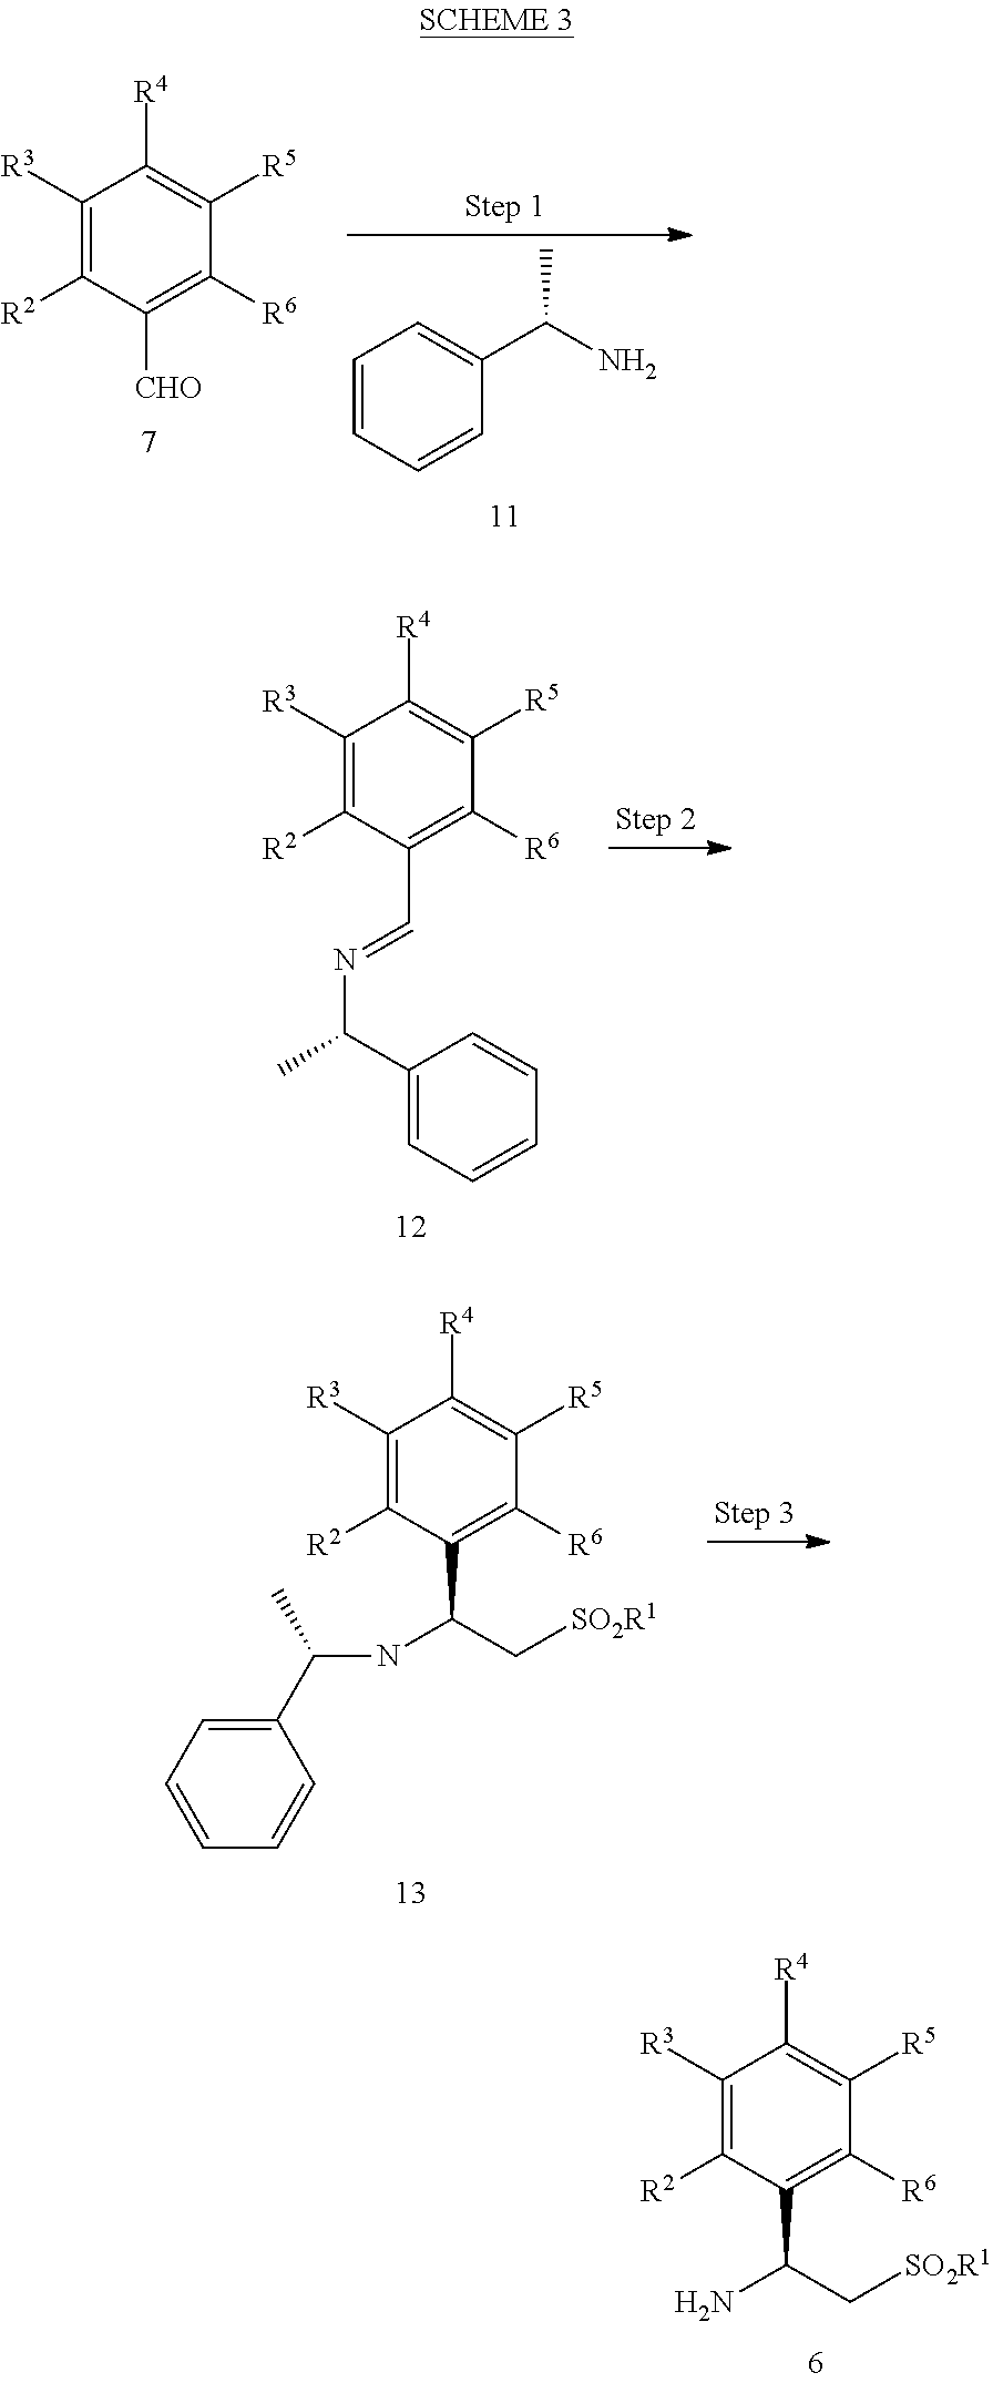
C1([R3])=C([R2])C([CHO])=C([R6])C([R5])=C1[R4].C1=CC=CC(C(N)C)=C1.C1([R3])=C([R2])C(C=NC(C)C2=CC=CC=C2)=C([R6])C([R5])=C1[R4].C1([R3])=C([R2])C(C(C[SO2R1])NC(C2=CC=CC=C2)C)=C([R6])C([R5])=C1[R4].C1([R3])=C([R2])C(C(C[SO2R1])N)=C([R6])C([R5])=C1[R4]
